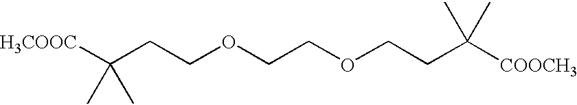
[H3COOC]C(CCOCCOCCC([COOCH3])(C)C)(C)C
